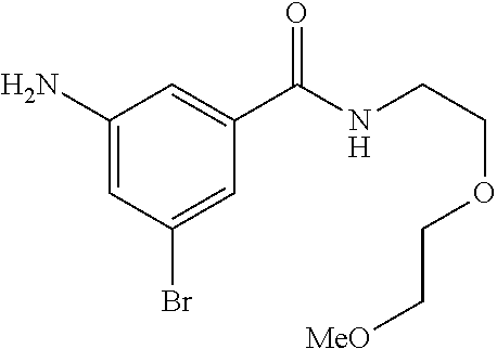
C1(N)=CC(Br)=CC(C(NCCOCC[MeO])=O)=C1
